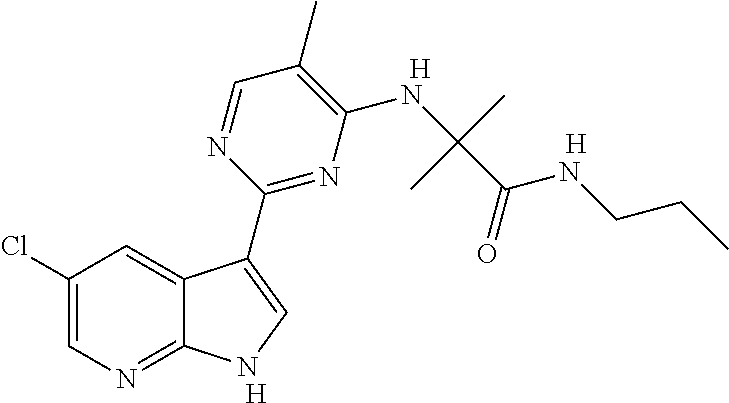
C1(Cl)=CN=C2C(=C1)C(C1=NC(NC(C(=O)NCCC)(C)C)=C(C)C=N1)=CN2.[H].[H].[H]
